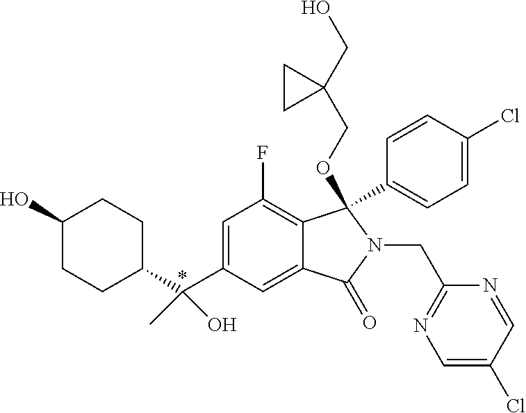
C1(O)CCC(C(C2=CC(F)=C3C(=C2)C(=O)N(CC2=NC=C(Cl)C=N2)C3(C2=CC=C(Cl)C=C2)OCC2(CO)CC2)(O)C)CC1
